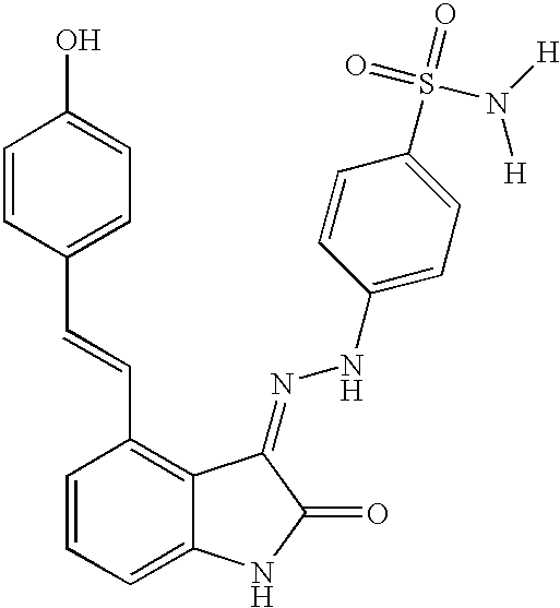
C1=CC=C2C(=C1C=CC1=CC=C(O)C=C1)C(=NNC1=CC=C(S(=O)(=O)N([H])[H])C=C1)C(=O)N2
